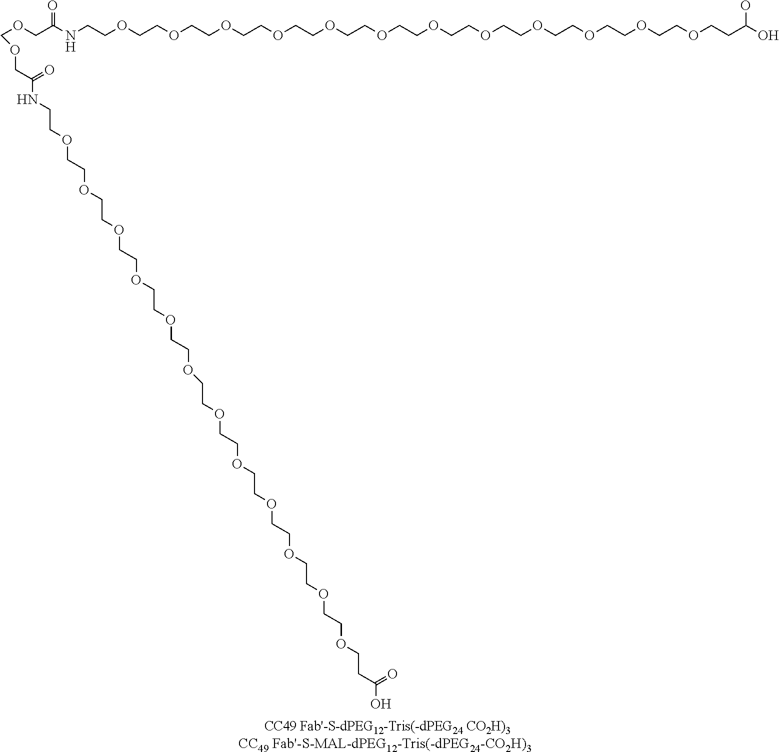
[CC49 Fab'-S-MAL-dPEG12-Tris(-dPEG24-CO2H)3].C(C(NCCOCCOCCOCCOCCOCCOCCOCCOCCOCCOCCOCCOCCC(O)O)=O)OCOCC(NCCOCCOCCOCCOCCOCCOCCOCCOCCOCCOCCOCCOCCC(O)=O)=O
